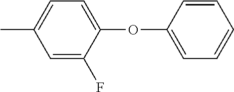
CC1=CC=C(OC2=CC=CC=C2)C(F)=C1
